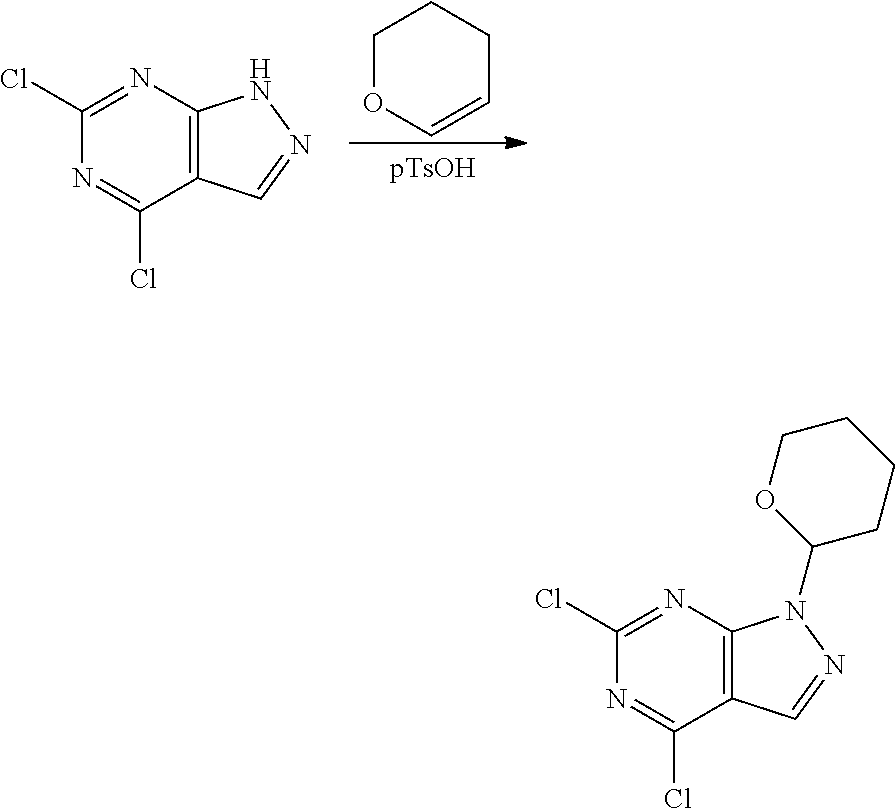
C1OC=CCC1.C1(Cl)=NC2=C(C(Cl)=N1)C=NN2.C1(Cl)=NC2=C(C(Cl)=N1)C=NN2C1CCCCO1
